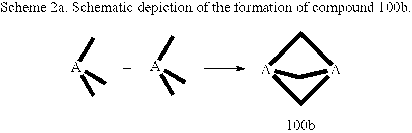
C[A](C)C.C[A](C)C.C1[A]2C[A]1C2
